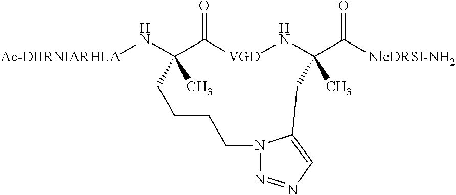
[Ac-DIIRNIARHLA]NC1(C)C(=O)[VGD]NC(C([NleDRSI-NH2])=O)(C)CC2=CN=NN2CCCC1
